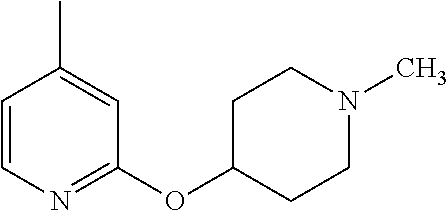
C1=CN=C(OC2CCN(C)CC2)C=C1C
